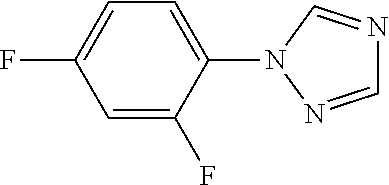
C1=C(F)C(N2N=CN=C2)=CC=C1F
